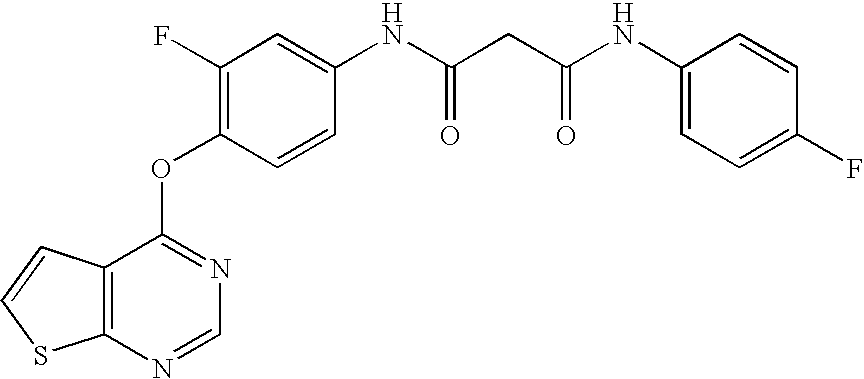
C1=C(NC(CC(NC2=CC=C(F)C=C2)=O)=O)C=CC(OC2=NC=NC3=C2C=CS3)=C1F
